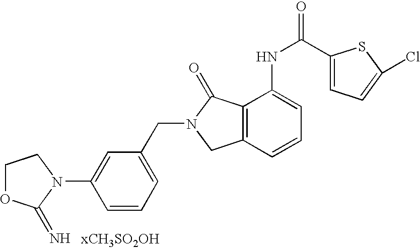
C1=CC=C(CN2CC3=C(C2=O)C(NC(=O)C2=CC=C(Cl)S2)=CC=C3)C=C1N1CCOC1=N
